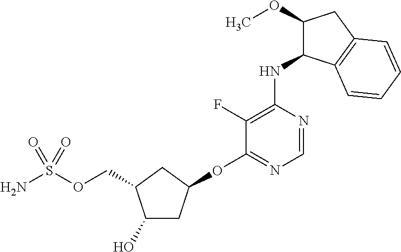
C1(O)CC(OC2=NC=NC(NC3C(OC)CC4=C3C=CC=C4)=C2F)CC1COS(N)(=O)=O
